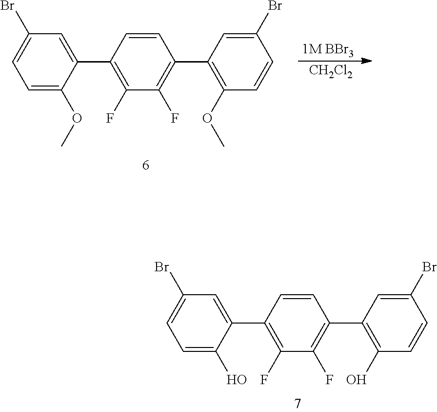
C1(Br)=CC=C(O)C(C2=C(F)C(F)=C(C3=C(O)C=CC(Br)=C3)C=C2)=C1.C1(Br)=CC=C(OC)C(C2=C(F)C(F)=C(C3=C(OC)C=CC(Br)=C3)C=C2)=C1.[1M BBr3].[CH2Cl2]
